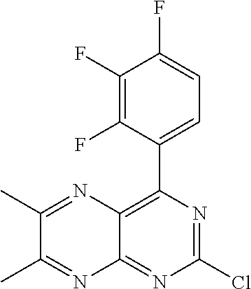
ClC1=NC(C2=CC=C(F)C(F)=C2F)=C2C(=N1)N=C(C)C(C)=N2
